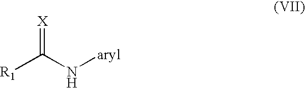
[X]=C([R1])N[aryl]
